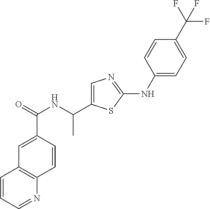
C1=CC(C(=O)NC(C)C2=CN=C(NC3=CC=C(C(F)(F)F)C=C3)S2)=CC2=C1N=CC=C2
